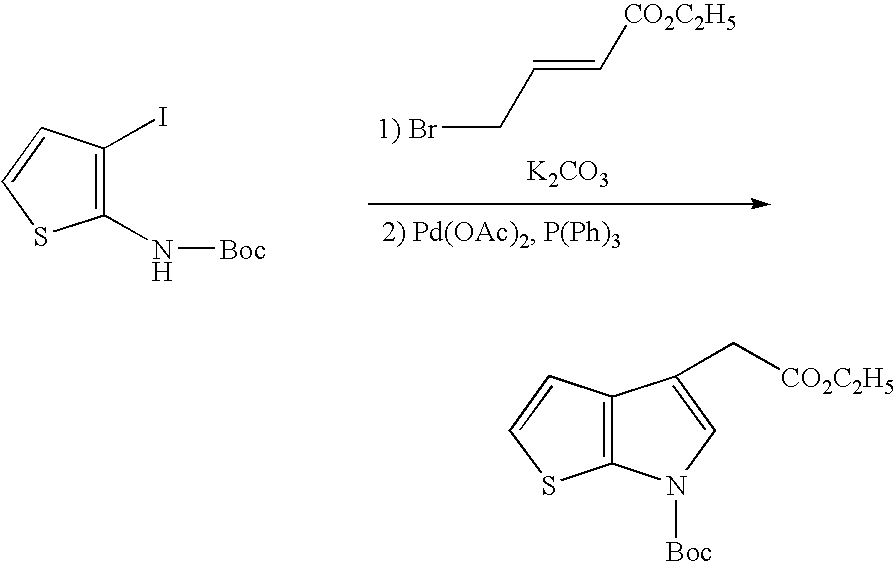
C1(N[Boc])=C(I)C=CS1.[1) Br]CC=C[CO2C2H5].[K2CO3].C12=C(C=CS1)C(C[CO2C2H5])=CN2[Boc]
